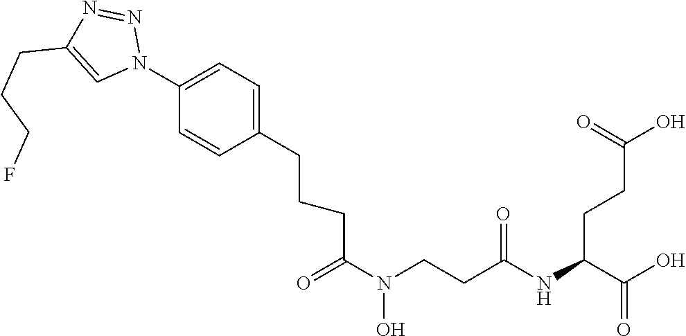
OC(C(NC(CCN(C(=O)CCCC1=CC=C(N2N=NC(CCCF)=C2)C=C1)O)=O)CCC(O)=O)=O
